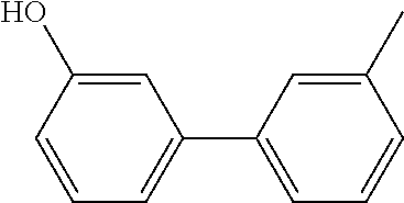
C1(C)=CC(C2=CC=CC(O)=C2)=CC=C1
